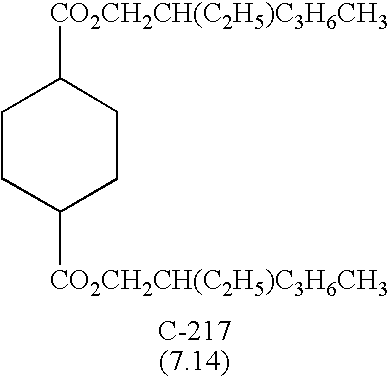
C1CC([CO2CH2CH(C2H5)C3H6CH3])CCC1[CO2CH2CH(C2H5)C3H6CH3]
